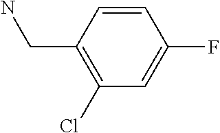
C1=CC(CN)=C(Cl)C=C1F
